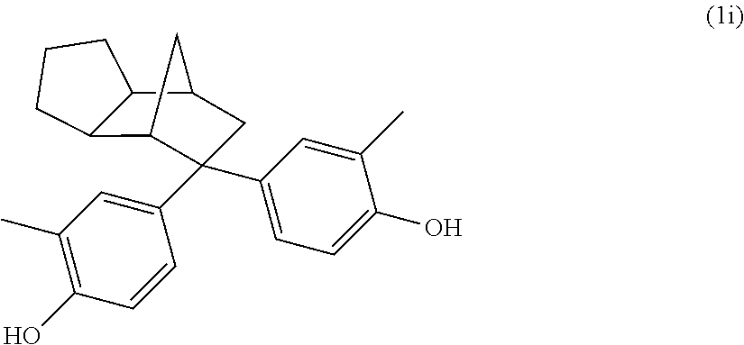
C12C3CC(CC3(C3=CC=C(O)C(C)=C3)C3=CC(C)=C(O)C=C3)C1CCC2
